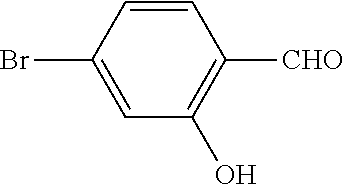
C1=CC(Br)=CC(O)=C1[CHO]
